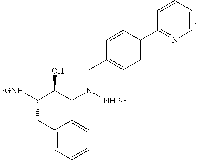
[PGNH]C(C(CN([NHPG])CC1=CC=C(C2=NC=CC=C2)C=C1)O)CC1=CC=CC=C1
